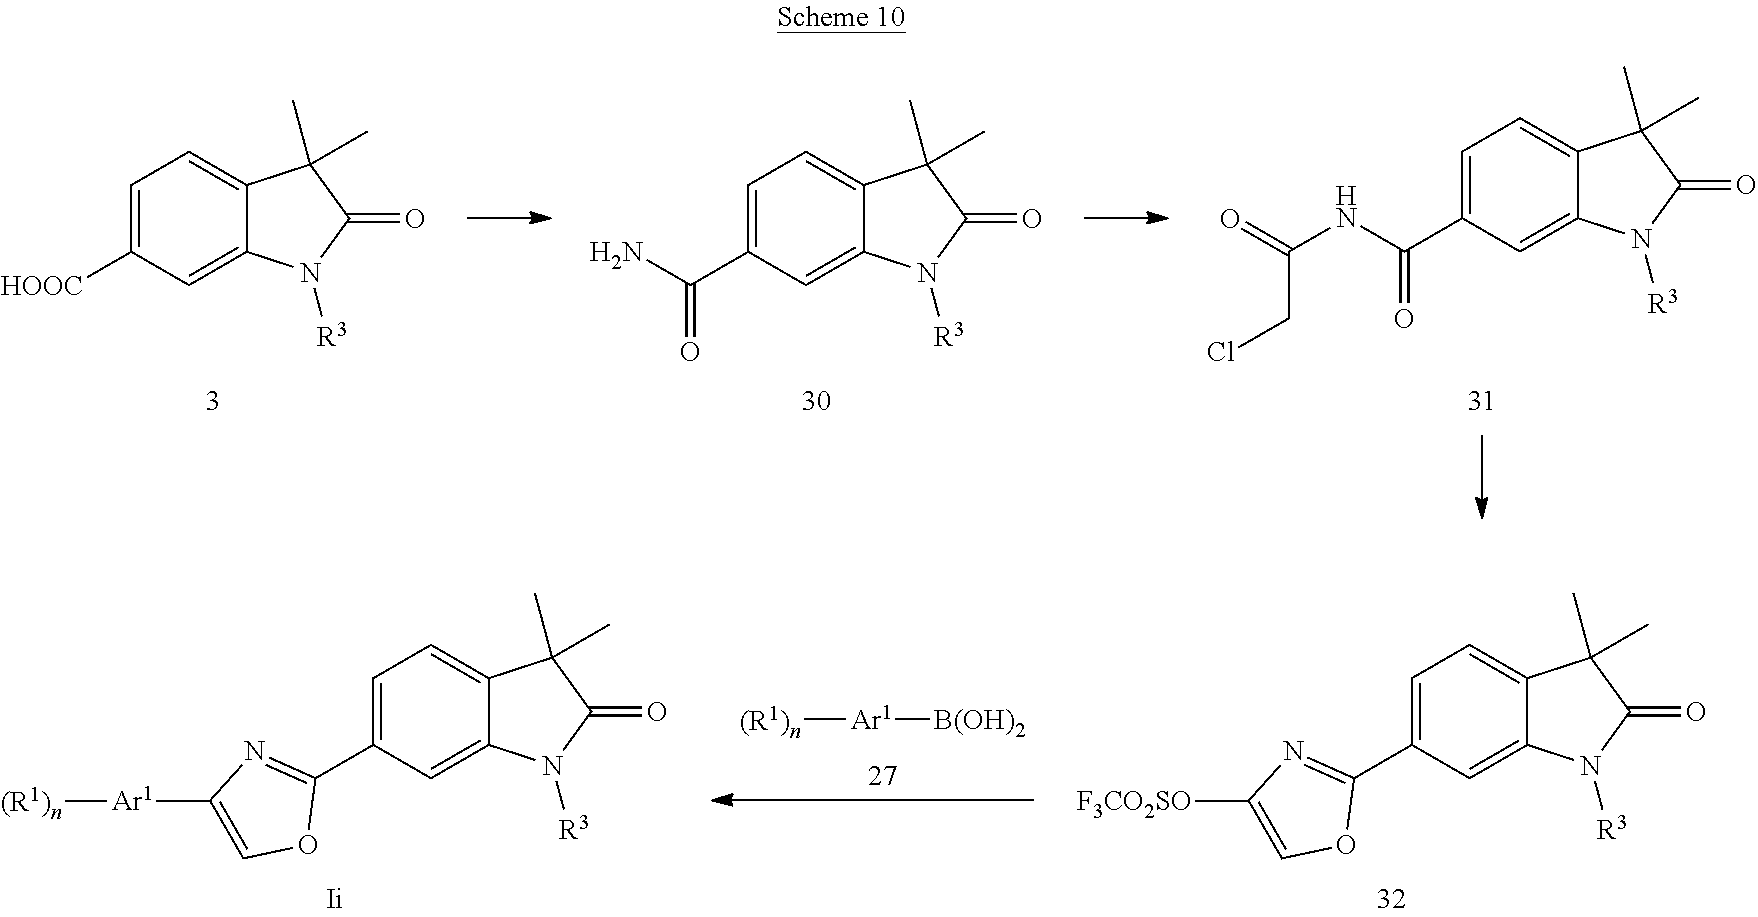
C(C1=CC=C2C(=C1)N([R3])C(=O)C2(C)C)(=O)NC(CCl)=O.C(C1=CC=C2C(=C1)N([R3])C(=O)C2(C)C)(=O)N.[HOOC]C1=CC=C2C(=C1)N([R3])C(=O)C2(C)C.C1(C2=CC=C3C(=C2)N([R3])C(=O)C3(C)C)=NC([Ar1][(R1)n])=CO1.C1(C2=CC=C3C(=C2)N([R3])C(=O)C3(C)C)=NC([F3CO2SO])=CO1.[Ar1]([(R1)n])[B(OH)2]
